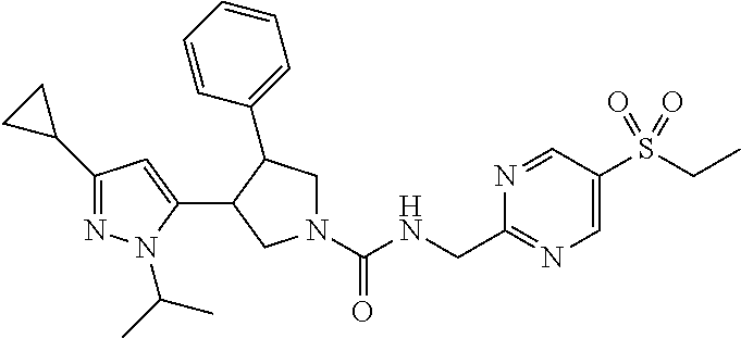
N1(C(NCC2=NC=C(S(CC)(=O)=O)C=N2)=O)CC(C2=CC=CC=C2)C(C2=CC(C3CC3)=NN2C(C)C)C1
